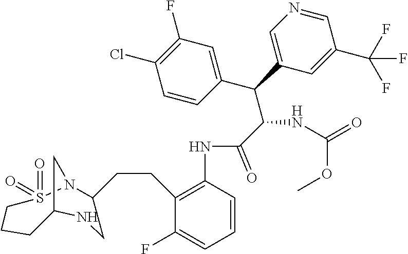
C1C2CN(S(=O)(=O)CC1)C(CCC1=C(NC(C(C(C3=CC(F)=C(Cl)C=C3)C3=CN=CC(C(F)(F)F)=C3)NC(=O)OC)=O)C=CC=C1F)CN2
